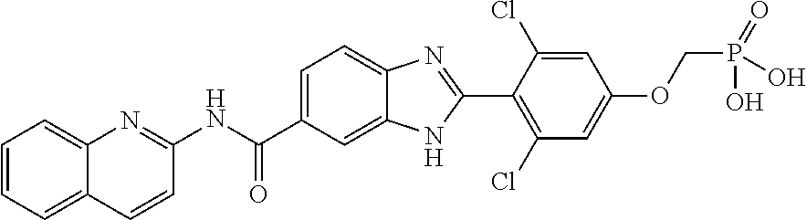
C12=CC=CC=C1C=CC(NC(C1=CC=C3C(=C1)NC(C1=C(Cl)C=C(OCP(=O)(O)O)C=C1Cl)=N3)=O)=N2
